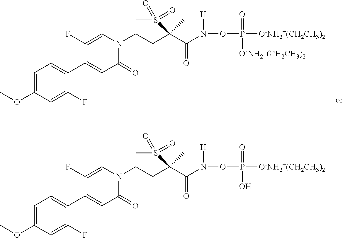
C1=C(OC)C=C(F)C(C2=CC(=O)N(CCC(C(=O)N([H])OP(=O)([O-NH2+(CH2CH3)2])[O-NH2+(CH2CH3)2])(C)S(C)(=O)=O)C=C2F)=C1.C1=C(OC)C=C(F)C(C2=CC(=O)N(CCC(C(=O)N([H])OP(=O)(O)[O-NH2+(CH2CH3)2])(C)S(C)(=O)=O)C=C2F)=C1
